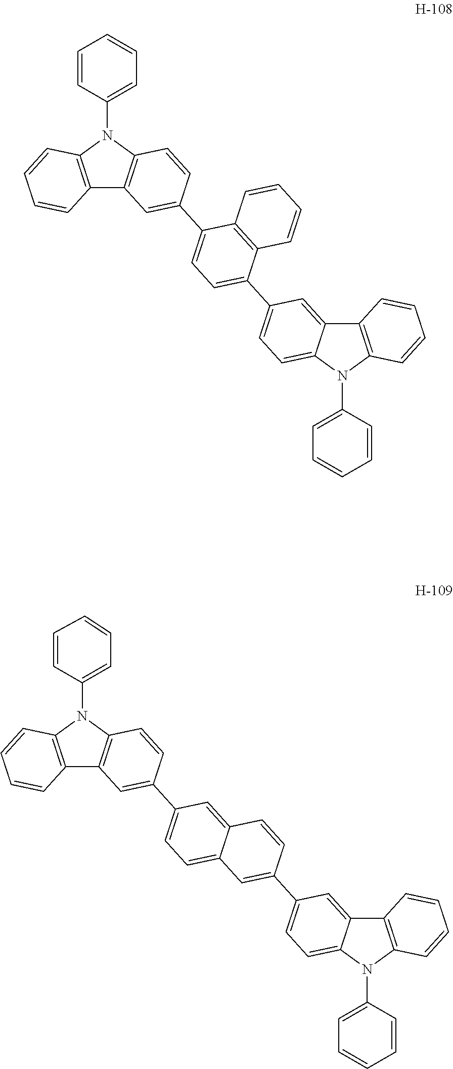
C12=C(N(C3=CC=CC=C3)C3=C1C=C(C1=CC=C(C4=CC=C5C(=C4)C4=C(N5C5=CC=CC=C5)C=CC=C4)C4=C1C=CC=C4)C=C3)C=CC=C2.C12=C(N(C3=CC=CC=C3)C3=C1C=C(C1=CC=C4C(=C1)C=CC(C1=CC=C5C(=C1)C1=C(N5C5=CC=CC=C5)C=CC=C1)=C4)C=C3)C=CC=C2
